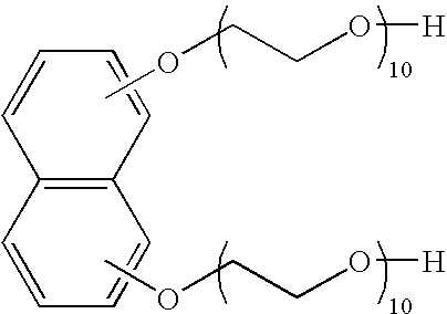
O(CCO[H])C.O(CCO[H])C.C12=C(C=CC=C1)C=CC=C2
